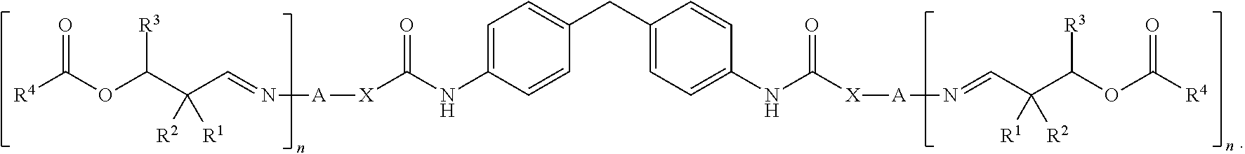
C1=C(NC([X][A]N=CC(C(OC([R4])=O)[R3])([R1])[R2])=O)C=CC(CC2=CC=C(NC([X][A]N=CC(C(OC([R4])=O)[R3])([R1])[R2])=O)C=C2)=C1
